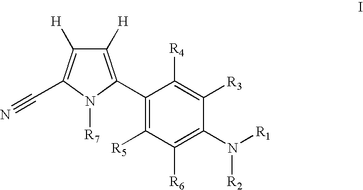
C1([H])=C(C2=C([R5])C([R6])=C(N([R1])[R2])C([R3])=C2[R4])N([R7])C(C#N)=C1[H]
